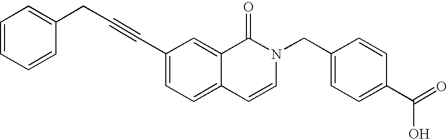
C1=CC=CC(CC#CC2=CC=C3C(=C2)C(=O)N(CC2=CC=C(C(O)=O)C=C2)C=C3)=C1
